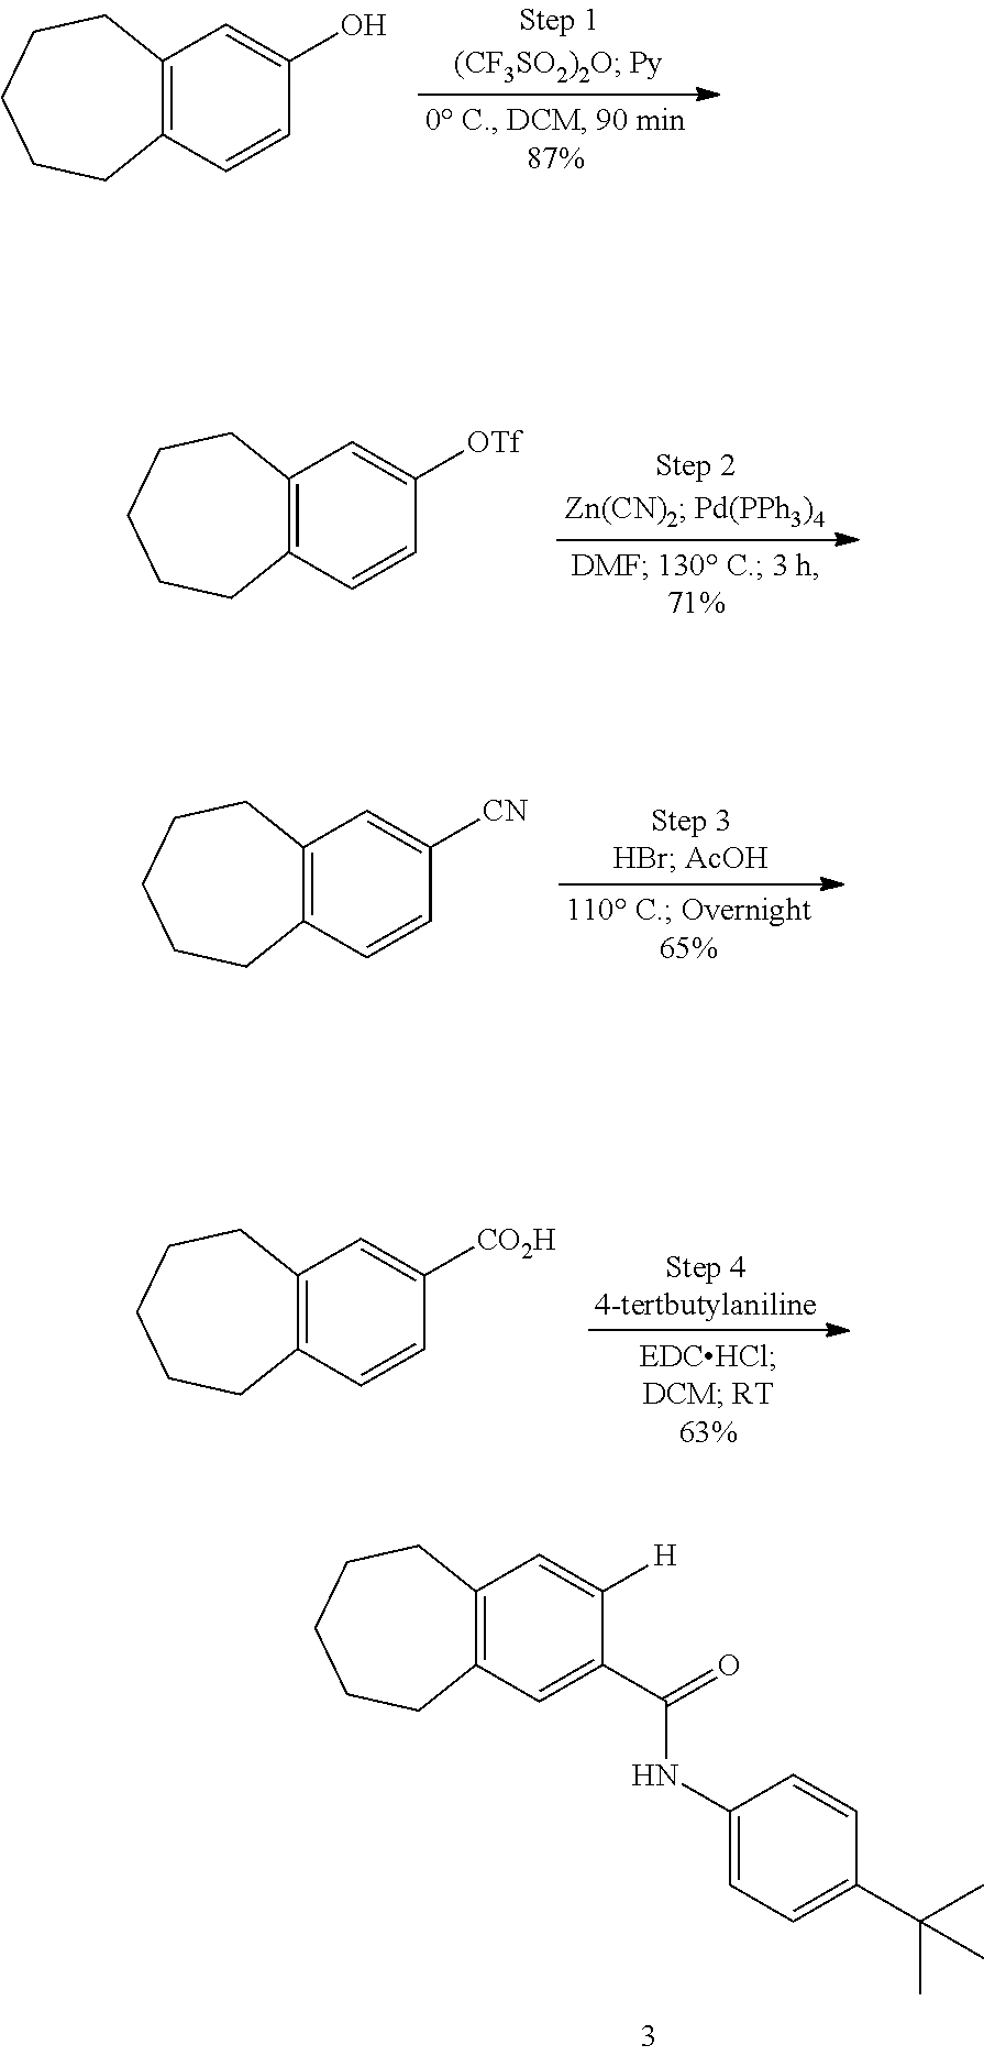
C1=C(O)C=CC2=C1CCCCC2.C1=C([OTf])C=CC2=C1CCCCC2.C1=C([H])C(C(=O)NC2=CC=C(C(C)(C)C)C=C2)=CC2=C1CCCCC2.C1=C([CN])C=CC2=C1CCCCC2.C1=C([CO2H])C=CC2=C1CCCCC2
